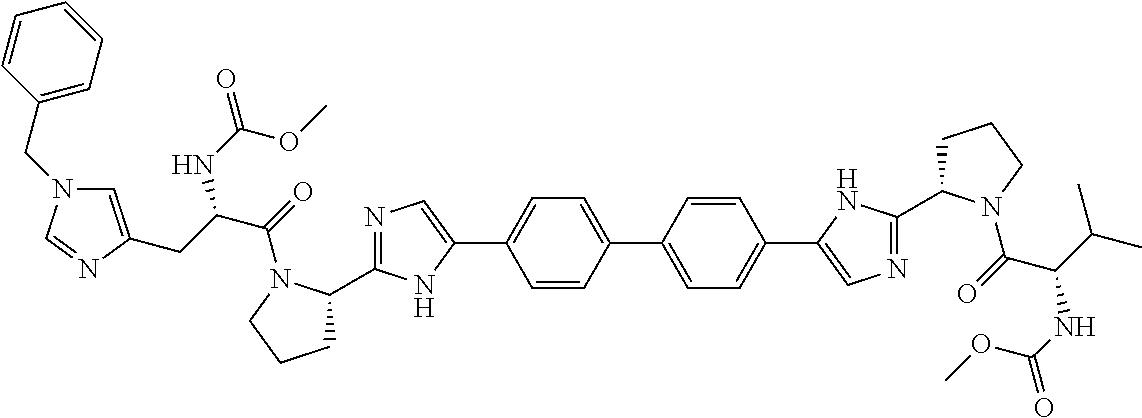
C1=CC(C2=CC=C(C3=CN=C(C4CCCN4C(C(C(C)C)NC(=O)OC)=O)N3)C=C2)=CC=C1C1=CN=C(C2CCCN2C(C(CC2=CN(CC3=CC=CC=C3)C=N2)NC(=O)OC)=O)N1
